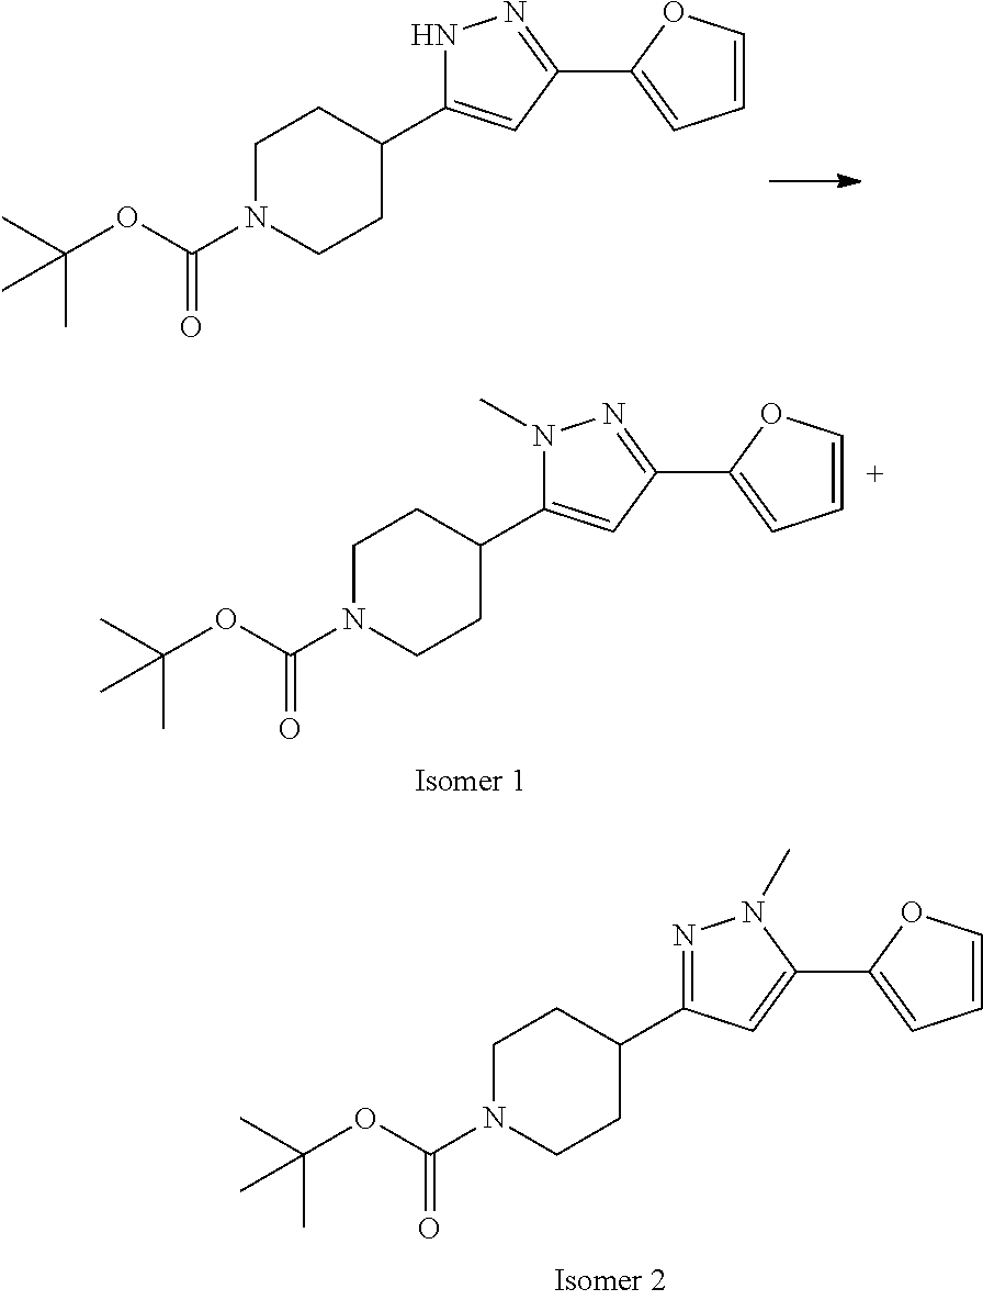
C1N(C(=O)OC(C)(C)C)CCC(C2=CC(C3=CC=CO3)=NN2)C1.C1N(C(=O)OC(C)(C)C)CCC(C2=NN(C)C(C3=CC=CO3)=C2)C1.C1N(C(=O)OC(C)(C)C)CCC(C2=CC(C3=CC=CO3)=NN2C)C1
